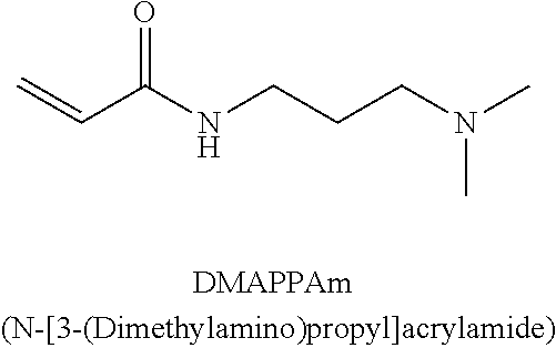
C=CC(NCCCN(C)C)=O
